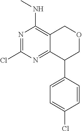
ClC1=NC(NC)=C2C(=N1)C(C1=CC=C(Cl)C=C1)COC2
